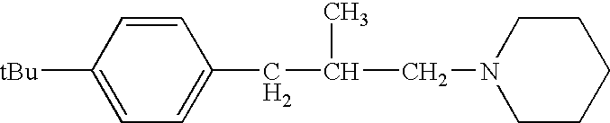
[tBu]C1=CC=C(CC(C)CN2CCCCC2)C=C1
